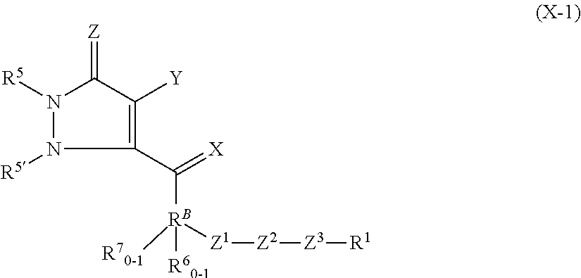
[R5]N1N([R5])C(=[Z])C([Y])=C1C(=[X])[RB]([R60-1])([R70-1])[Z1][Z2][Z3][R1]
